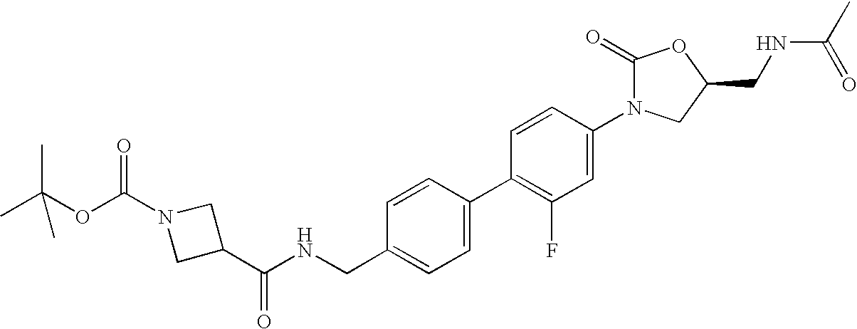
CC(OC(N1CC(C(NCC2=CC=C(C3=C(F)C=C(N4C(=O)OC(CNC(C)=O)C4)C=C3)C=C2)=O)C1)=O)(C)C
